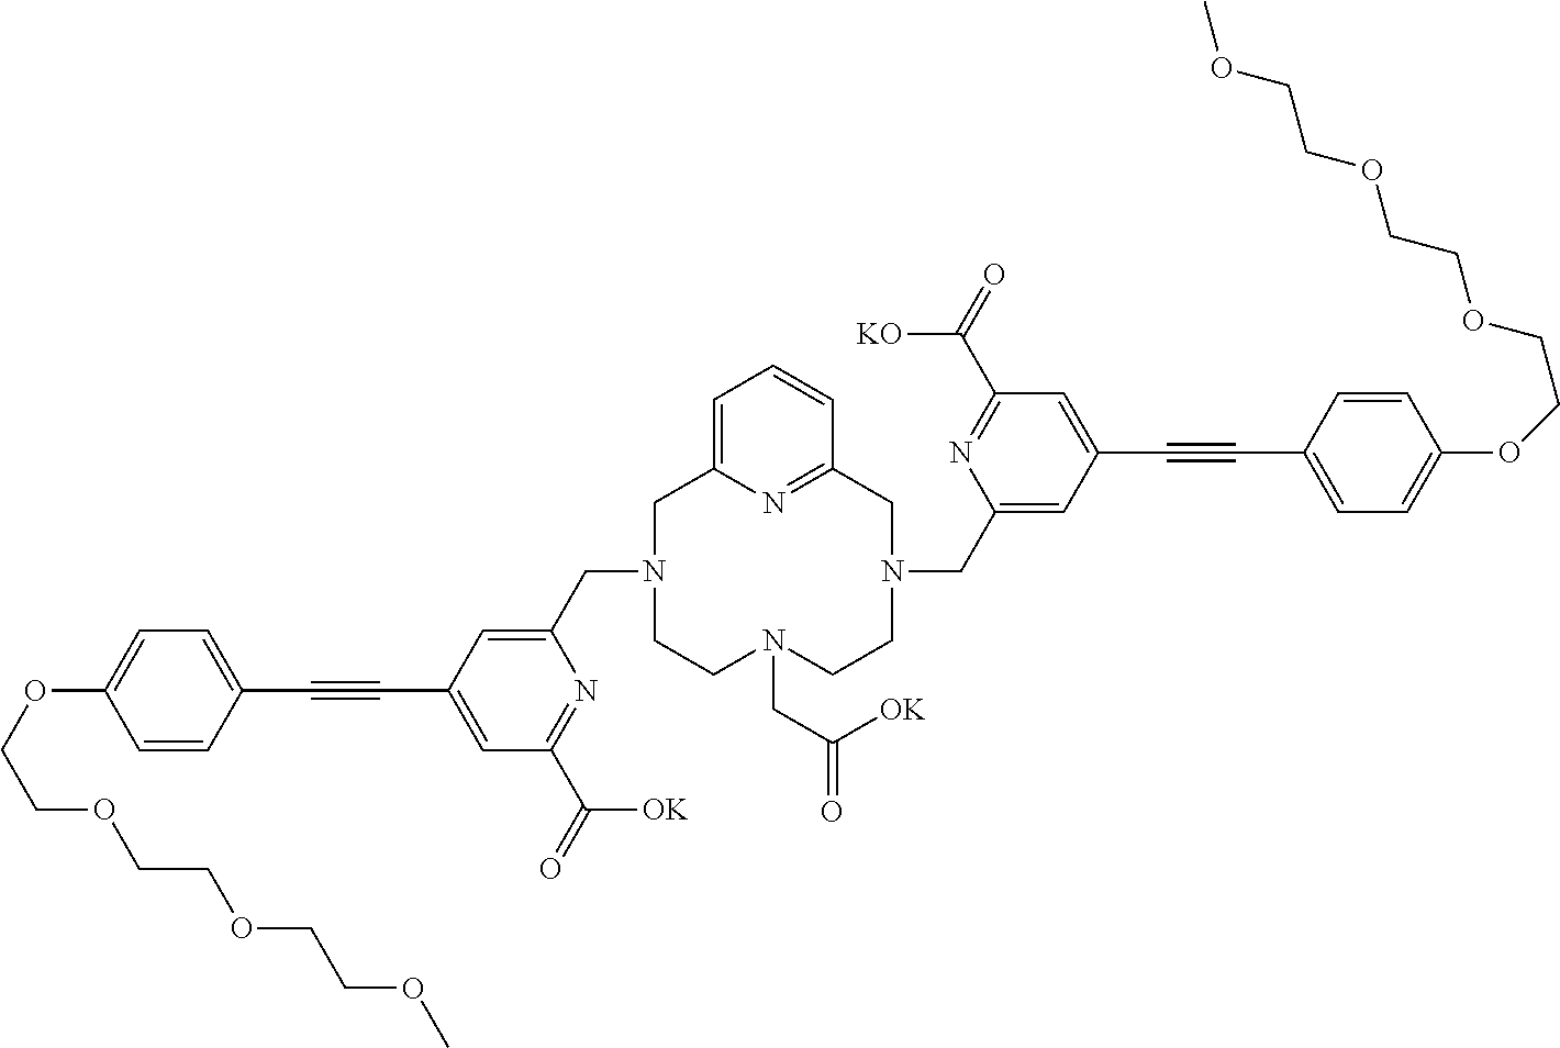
O(C1=CC=C(C#CC2=CC(C(=O)[OK])=NC(CN3CCN(CC(=O)[OK])CCN(CC4=CC(C#CC5=CC=C(OCCOCCOCCOC)C=C5)=CC(C(=O)[KO])=N4)CC4=NC(=CC=C4)C3)=C2)C=C1)CCOCCOCCOC
